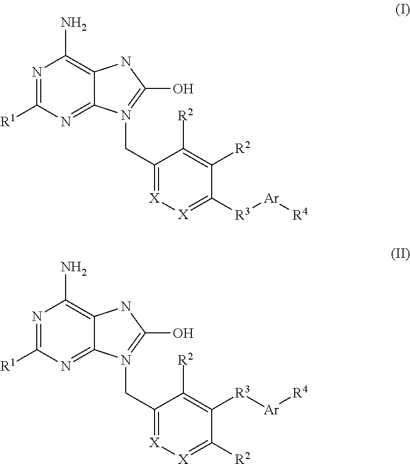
N1=C([R1])N=C2C(=C1N)NC(O)=N2CC1=[X][X]=C([R3][Ar][R4])C([R2])=C1[R2].N1=C([R1])N=C2C(=C1N)NC(O)=N2CC1=[X][X]=C([R2])C([R3][Ar][R4])=C1[R2]
